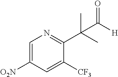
C1=C([O2N])C=C([CF3])C(C(C([H])=O)(C)C)=N1
